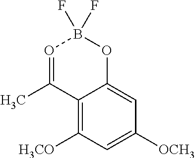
C12=C([H3CO])C=C([OCH3])C=C1OB(F)(F)O=C2C
